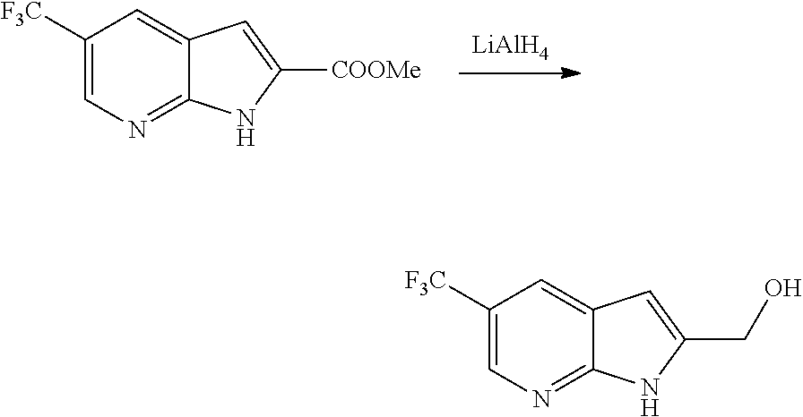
[LiAlH4].C1([F3C])=CN=C2C(=C1)C=C([COOMe])N2.C1([F3C])=CN=C2C(=C1)C=C(CO)N2
